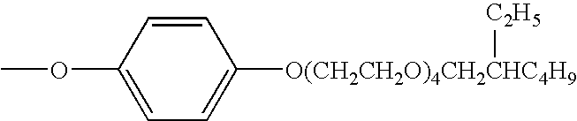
C1=C(OC)C=CC([O(CH2CH2O)4CH2CHC4H9][C2H5])=C1
